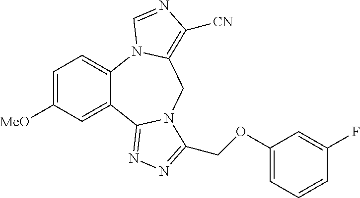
C12=CC=C([MeO])C=C1C1=NN=C(COC3=CC=CC(F)=C3)N1CC1=C([CN])N=CN21
